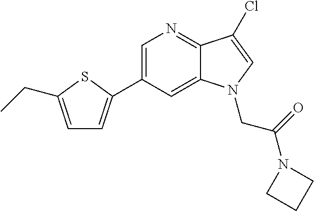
C1=C(C2=CC=C(CC)S2)C=C2C(=N1)C(Cl)=CN2CC(N1CCC1)=O
